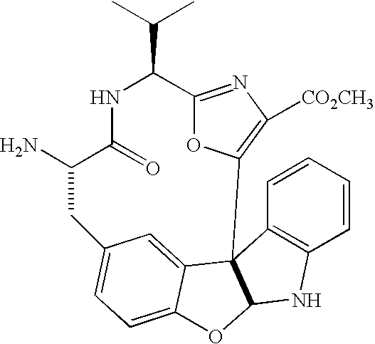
C1=CC=CC2=C1NC1C23C2=CC(=CC=C2O1)CC(N)C(=O)NC(C(C)C)C1=NC([CO2CH3])=C3O1
